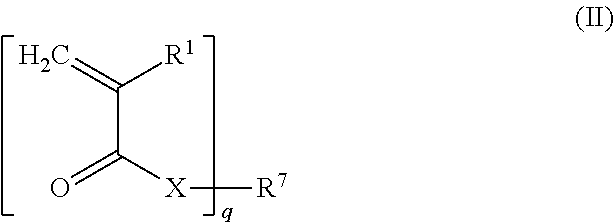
C(C([X][R7])=O)(=C)[R1]
